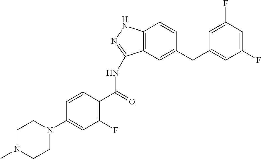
C1N(C)CCN(C2=CC(F)=C(C(NC3=NNC4=C3C=C(CC3=CC(F)=CC(F)=C3)C=C4)=O)C=C2)C1
